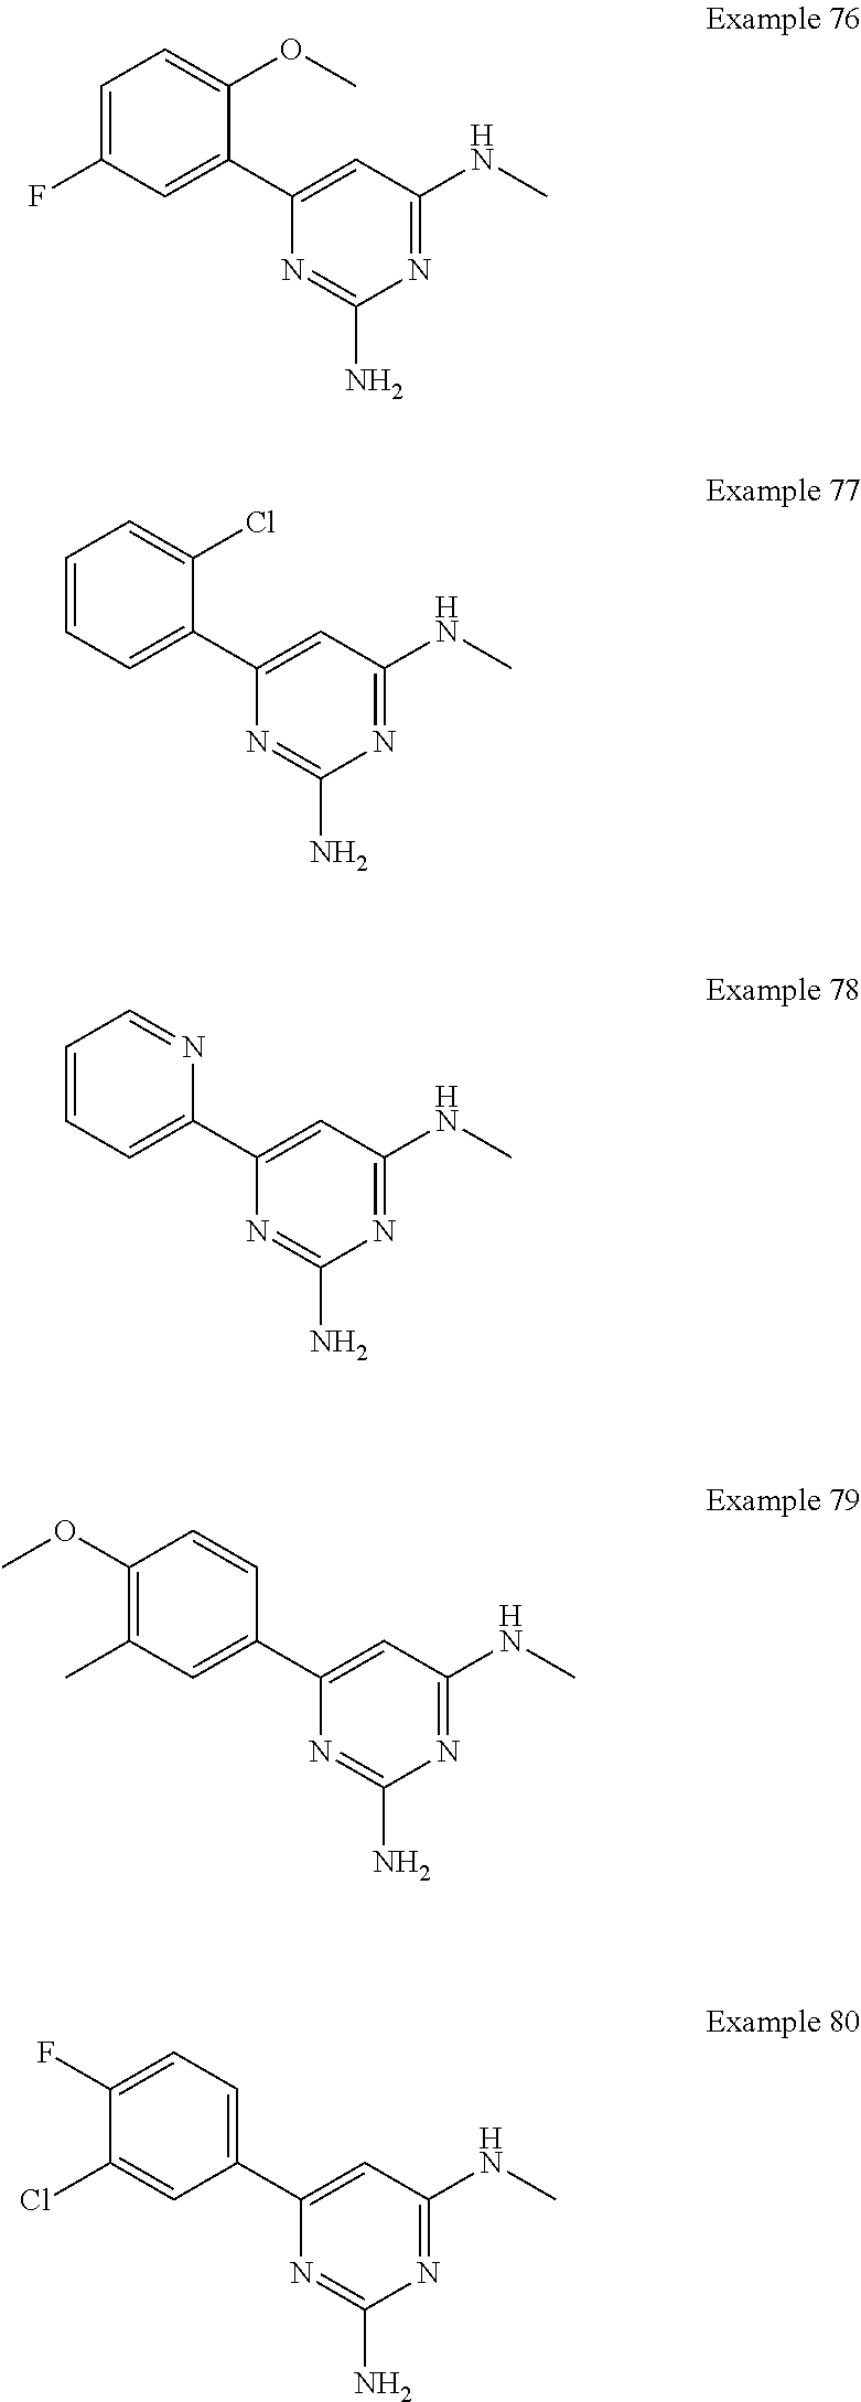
C1(F)=CC=C(OC)C(C2=CC(NC)=NC(N)=N2)=C1.C1=CC=C(Cl)C(C2=CC(NC)=NC(N)=N2)=C1.C1=CC=NC(C2=CC(NC)=NC(N)=N2)=C1.C1(C)=C(OC)C=CC(C2=CC(NC)=NC(N)=N2)=C1.C1(Cl)=CC(C2=CC(NC)=NC(N)=N2)=CC=C1F
